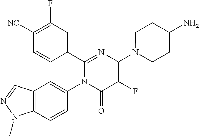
C1(C2=CC(F)=C([CN])C=C2)=NC(N2CCC(N)CC2)=C(F)C(=O)N1C1=CC2=C(C=C1)N(C)N=C2
